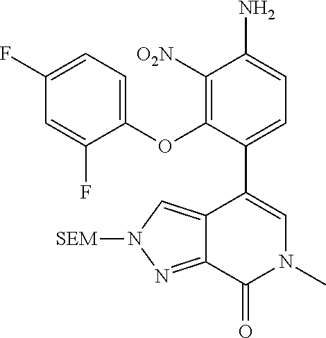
C1(OC2=C([O2N])C(N)=CC=C2C2=CN(C)C(=O)C3=NN([SEM])C=C23)=CC=C(F)C=C1F
